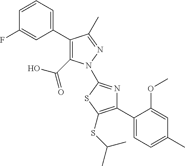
C1(C2=CC=CC(F)=C2)=C(C(O)=O)N(C2=NC(C3=CC=C(C)C=C3OC)=C(SC(C)C)S2)N=C1C
